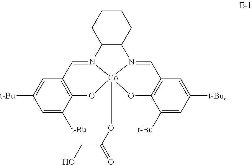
C1=C([t-Bu])C2=C(C=C1[t-Bu])C=N1C3C(CCCC3)N3=CC4=C(C([t-Bu])=CC([t-Bu])=C4)O[Co]13(OC(CO)=O)O2
